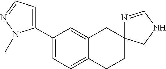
C1(C2=CC=NN2C)=CC=C2C(=C1)CC1(CC2)N=CNC1
